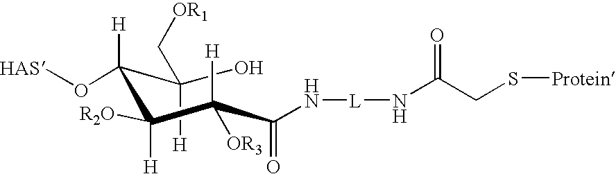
OC(C([H])(O[HAS])C([H])([R2O])C(C(=O)N[L]NC(CS[Protein])=O)([H])[OR3])([H])C[OR1]
